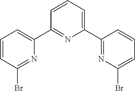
C1=CC(Br)=NC(C2=NC(C3=NC(Br)=CC=C3)=CC=C2)=C1
